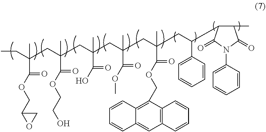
CCC(C)(C(=O)OCC1OC1)CC(C)(C(=O)OCCO)CC(C)(C(=O)O)CC(C)(C(=O)OC)CC(C(=O)OCC1=C2C(=CC3=C1C=CC=C3)C=CC=C2)(CC(C1=CC=CC=C1)C1C(C)C(=O)N(C2=CC=CC=C2)C1=O)C
